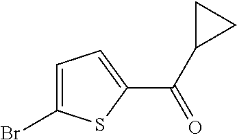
C1=C(Br)SC(C(C2CC2)=O)=C1
